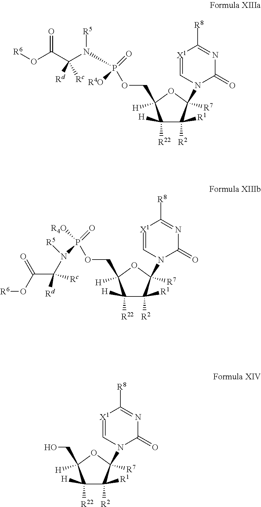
[R6]OC(C(N(P(OCC1([H])C([R22])([H])C([R1])([R2])C(N2C(=O)N=C([R8])[X1]=C2)([R7])O1)(=O)[R4O])[R5])([Rd])[Rc])=O.[R4O]P(OCC1([H])C([R22])([H])C([R1])([R2])C(N2C(=O)N=C([R8])[X1]=C2)([R7])O1)(=O)N(C(C(=O)O[R6])([Rd])[Rc])[R5].OCC1([H])C([R22])([H])C([R1])([R2])C(N2C(=O)N=C([R8])[X1]=C2)([R7])O1
